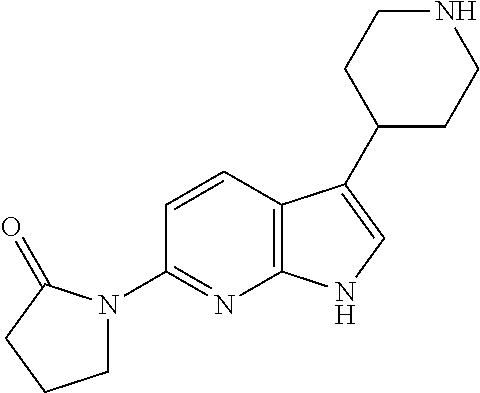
C12=C(C=CC(N3CCCC3=O)=N1)C(C1CCNCC1)=CN2
